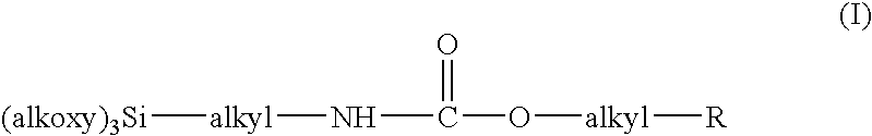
N(C(=O)O[alkyl][R])[alkyl][(alkoxy)3Si]
